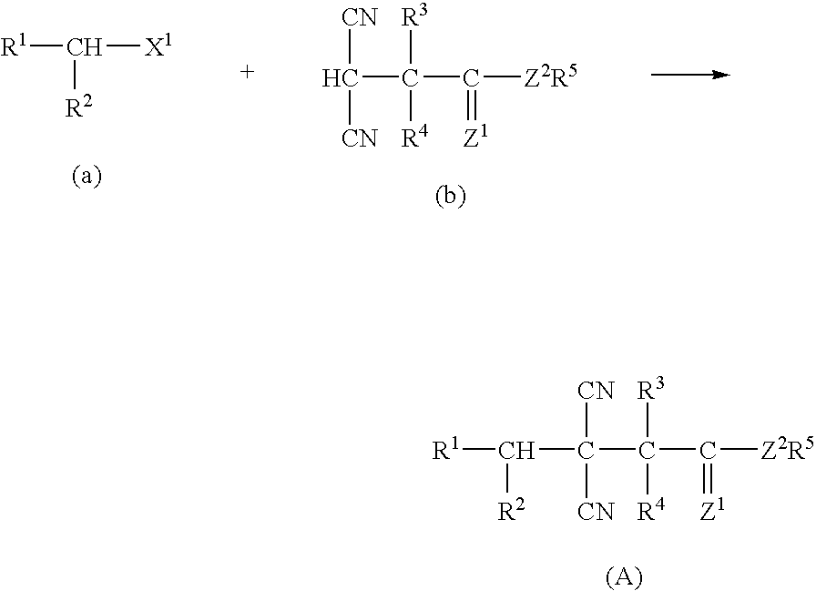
C([CN])([CN])C([R4])([R3])C([Z2R5])=[Z1].[R1]C([R2])[X1].[R1]C([R2])C([CN])([CN])C([R4])([R3])C([Z2R5])=[Z1]
